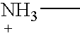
NC
